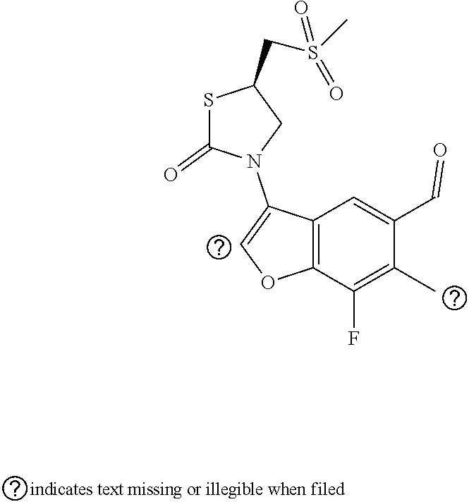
S1C(=O)N(C2=COC3=C2C=C(C=O)C(C)=C3F)CC1CS(C)(=O)=O
